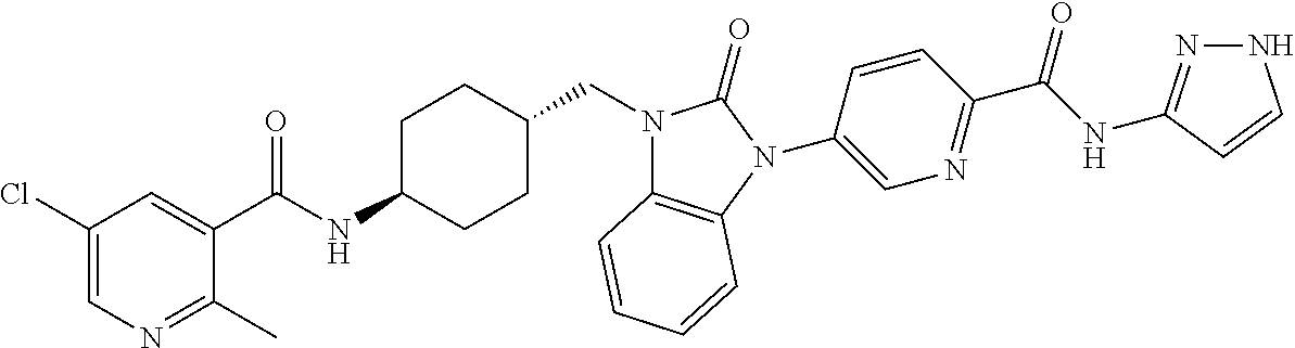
C1(Cl)=CN=C(C)C(C(NC2CCC(CN3C4=C(N(C5=CN=C(C(NC6=NNC=C6)=O)C=C5)C3=O)C=CC=C4)CC2)=O)=C1
